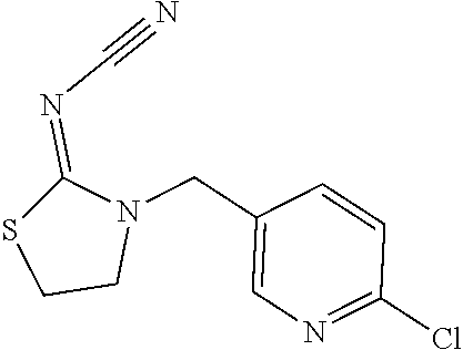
N1=C(Cl)C=CC(CN2C(=NC#N)SCC2)=C1
